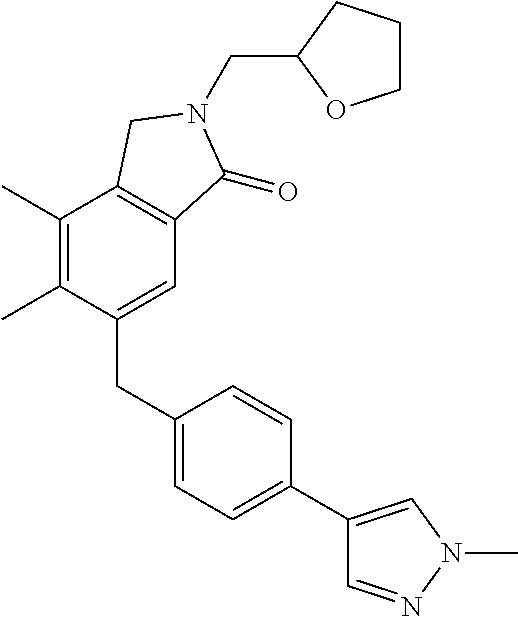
C1(C)=C(C)C(CC2=CC=C(C3=CN(C)N=C3)C=C2)=CC2=C1CN(CC1CCCO1)C2=O
